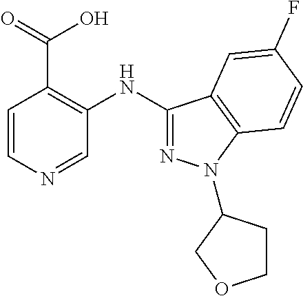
C1=CN=CC(NC2=NN(C3CCOC3)C3=C2C=C(F)C=C3)=C1C(=O)O
